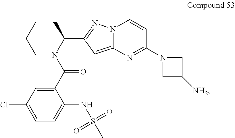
C1(C(N2C(C3=NN4C(=C3)N=C(N3CC([NH2])C3)C=C4)CCCC2)=O)=CC(Cl)=CC=C1NS(C)(=O)=O
